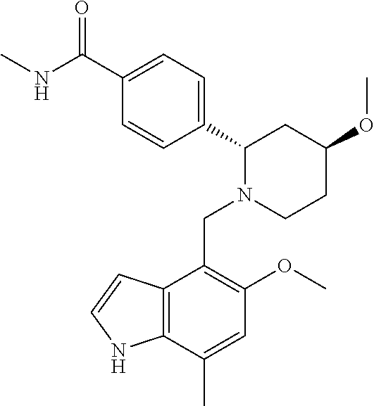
C1(C(NC)=O)=CC=C(C2N(CC3=C(OC)C=C(C)C4=C3C=CN4)CCC(OC)C2)C=C1
